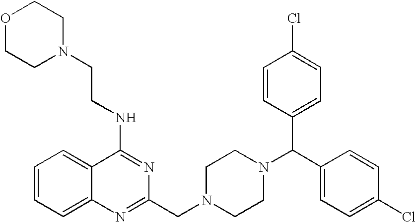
C1=CC=C2C(=C1)C(NCCN1CCOCC1)=NC(CN1CCN(C(C3=CC=C(Cl)C=C3)C3=CC=C(Cl)C=C3)CC1)=N2
